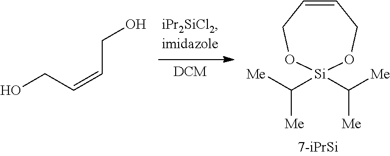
OCC=CCO.C1=CCO[Si](C([Me])[Me])(C([Me])[Me])OC1
